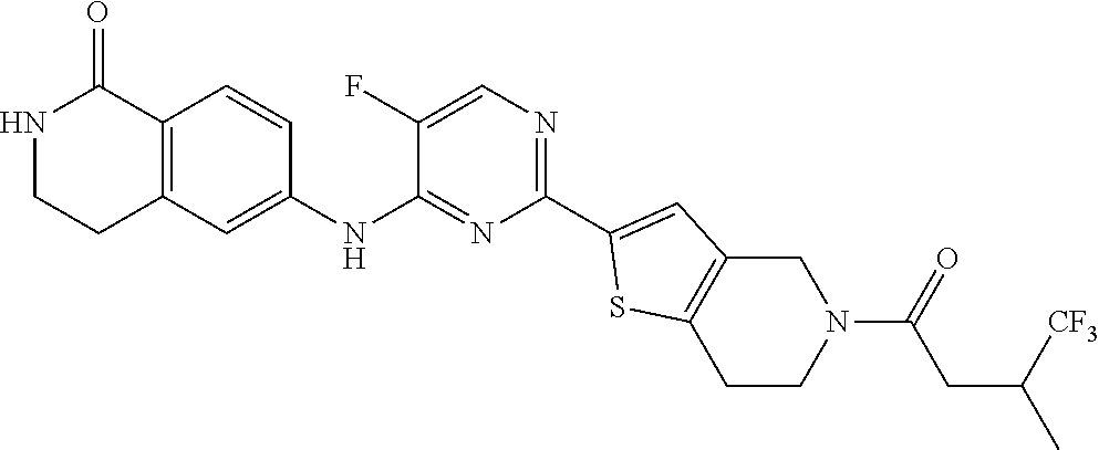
N1CCC2=C(C1=O)C=CC(NC1=NC(C3=CC4=C(S3)CCN(C(=O)CC(C)[CF3])C4)=NC=C1F)=C2
